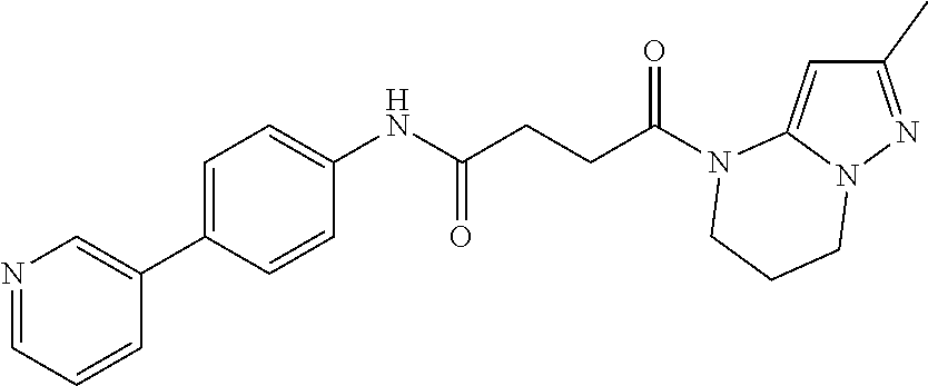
C1(C)=NN2C(=C1)N(C(CCC(NC1=CC=C(C3=CN=CC=C3)C=C1)=O)=O)CCC2
